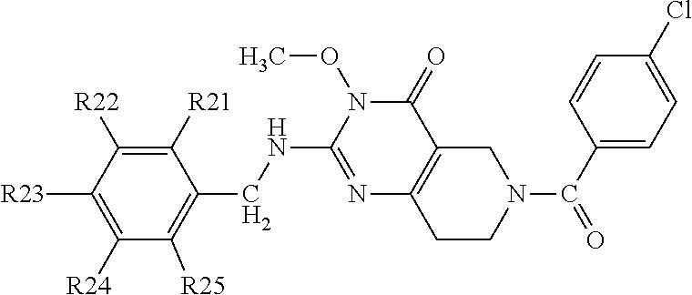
C1([R23])=C([R24])C([R25])=C(CNC2=NC3=C(C(=O)N2OC)CN(C(C2=CC=C(Cl)C=C2)=O)CC3)C([R21])=C1[R22]
